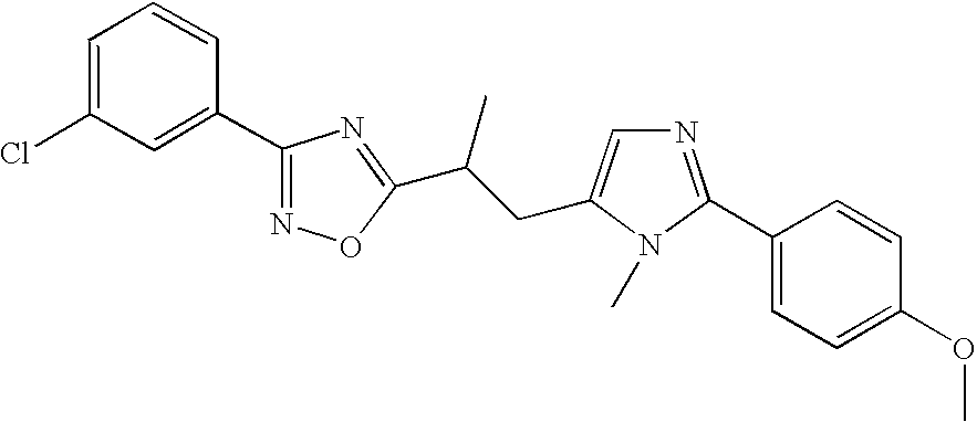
C1(Cl)=CC=CC(C2=NOC(C(CC3=CN=C(C4=CC=C(OC)C=C4)N3C)C)=N2)=C1
